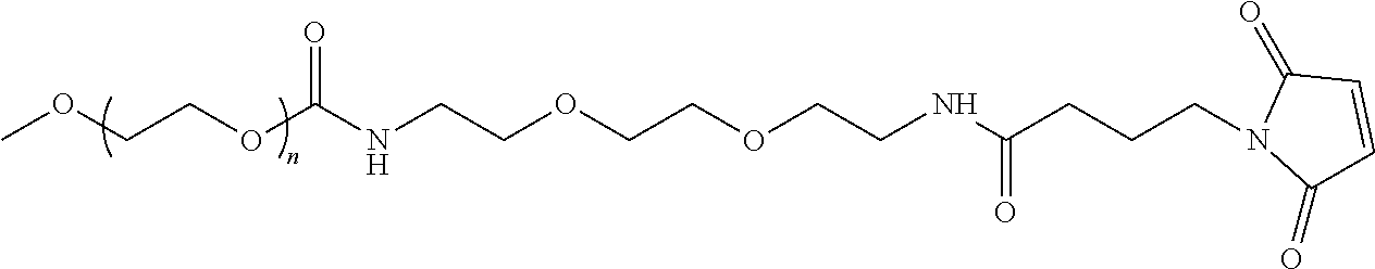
COCCOC(NCCOCCOCCNC(CCCN1C(=O)C=CC1=O)=O)=O
